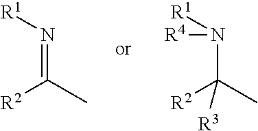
N(=C(C)[R2])[R1].N(C(C)([R2])[R3])([R1])[R4]
